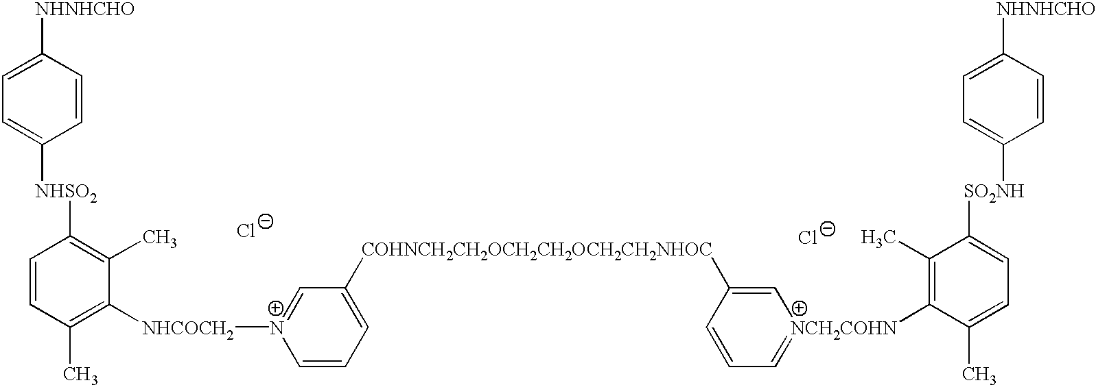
[NHNHCHO]C1=CC=C([NHSO2]C2=C(C)C([NHCOCH2][N+]3=CC([COHNCH2CH2OCH2CH2OCH2CH2NHOC]C4=C[NCH2COHN](C5=C(C)C([SO2NH]C6=CC=C([NHNHCHO])C=C6)=CC=C5C)=CC=C4)=CC=C3)=C(C)C=C2)C=C1.[Cl-].[Cl-]
